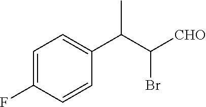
C1=C(F)C=CC(C(C([CHO])Br)C)=C1
